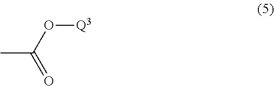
CC(O[Q3])=O
